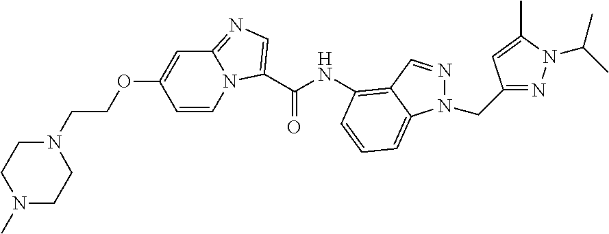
C1=CN2C(=NC=C2C(NC2=C3C=NN(CC4=NN(C(C)C)C(C)=C4)C3=CC=C2)=O)C=C1OCCN1CCN(C)CC1
